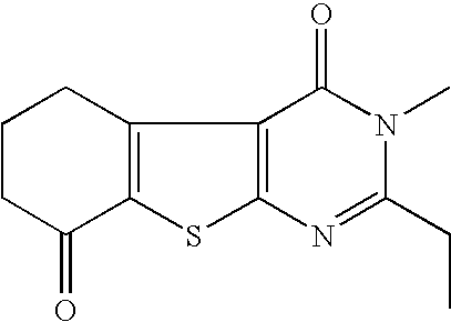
C12=C(C3=C(S1)N=C(CC)N(C)C3=O)CCCC2=O
